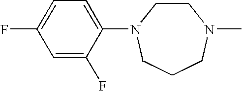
C1=C(N2CCN(C)CCC2)C(F)=CC(F)=C1
